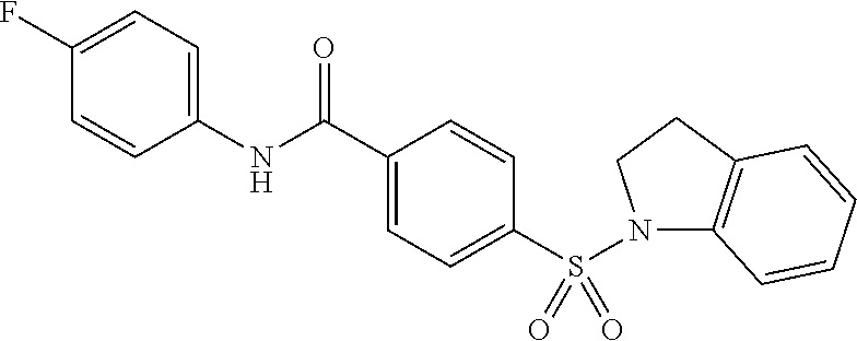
C1(C(NC2=CC=C(F)C=C2)=O)=CC=C(S(N2C3=C(CC2)C=CC=C3)(=O)=O)C=C1
